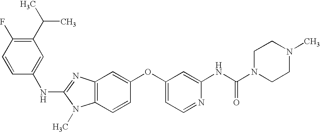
C1(C(C)C)=C(F)C=CC(NC2=NC3=C(N2C)C=CC(OC2=CC=NC(NC(N4CCN(C)CC4)=O)=C2)=C3)=C1
